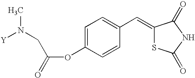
C1=CC(C=C2SC(=O)NC2=O)=CC=C1OC(=O)CN(C)[Y]
